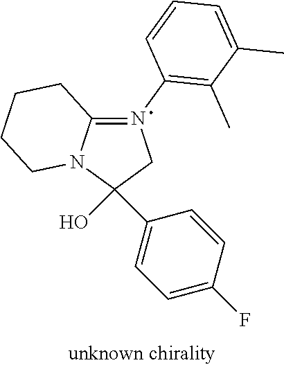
C1(O)(C2=CC=C(F)C=C2)CN(C2=C(C)C(C)=CC=C2)=C2N1CCCC2
